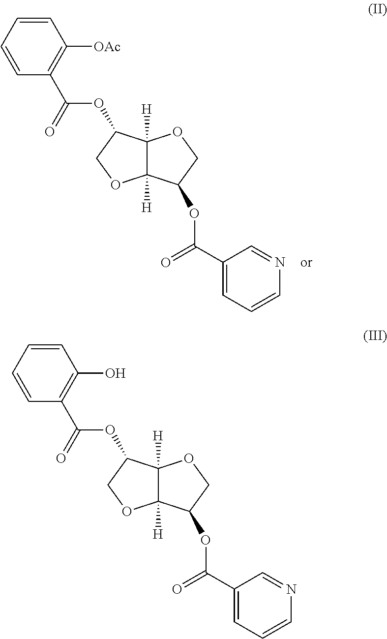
C1=CC=CC(C(=O)OC2C3([H])C([H])(OC2)C(OC(C2=CC=CN=C2)=O)CO3)=C1[OAc].C1=CC=CC(C(=O)OC2C3([H])C([H])(OC2)C(OC(C2=CC=CN=C2)=O)CO3)=C1O
